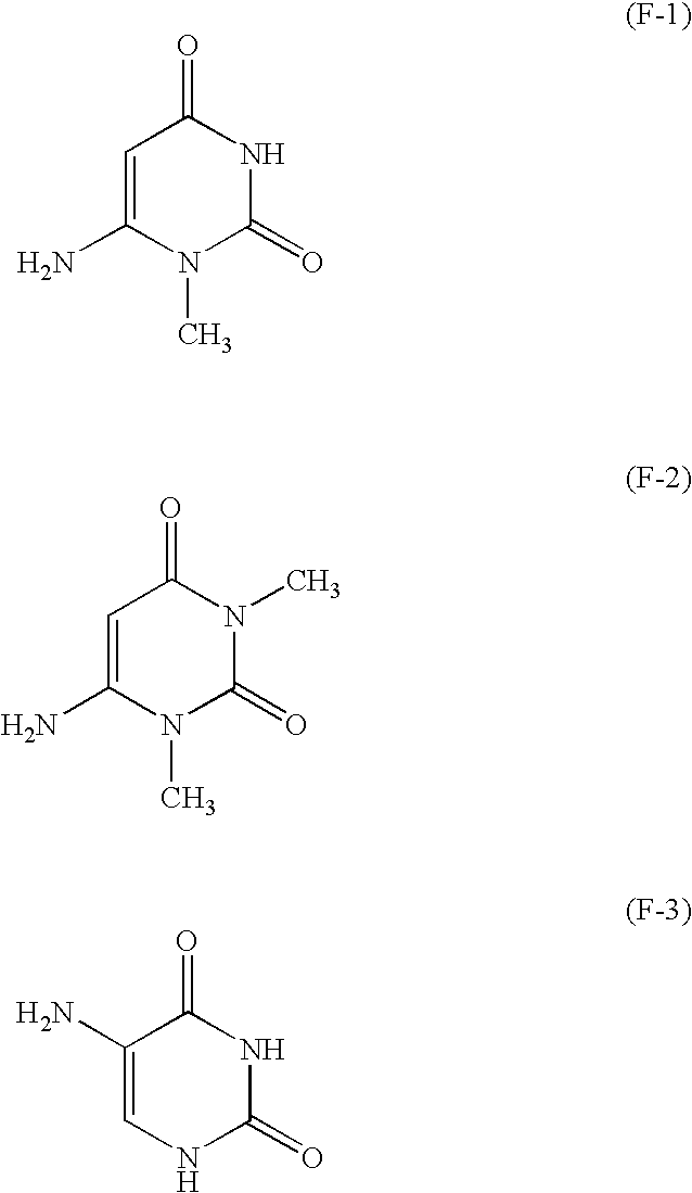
C1=C(N)N(C)C(=O)NC1=O.C1=C(N)N(C)C(=O)N(C)C1=O.C1(N)=CNC(=O)NC1=O
